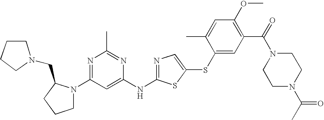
N1=C(N2CCCC2CN2CCCC2)C=C(NC2=NC=C(SC3=CC(C(=O)N4CCN(C(C)=O)CC4)=C(OC)C=C3C)S2)N=C1C
